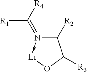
C1([R2])N(=C([R4])[R1])->[Li]OC1[R3]
